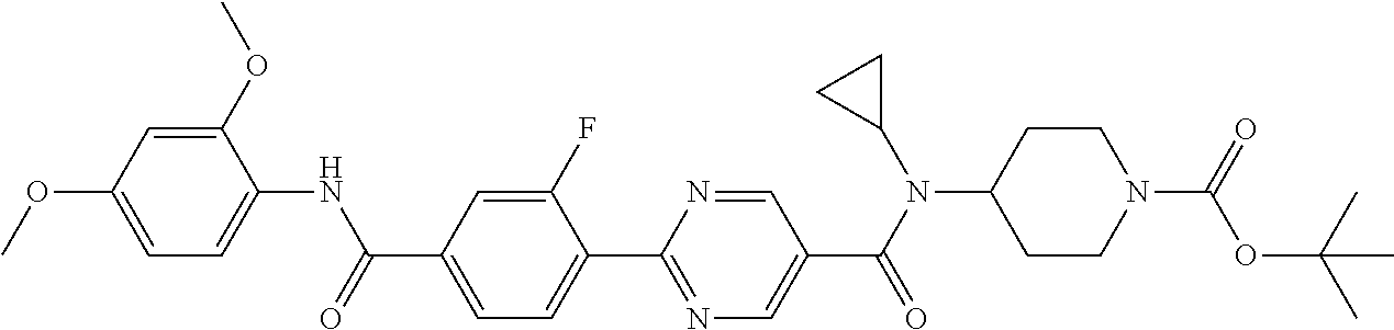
C1(C(=O)NC2=CC=C(OC)C=C2OC)=CC=C(C2=NC=C(C(N(C3CC3)C3CCN(C(=O)OC(C)(C)C)CC3)=O)C=N2)C(F)=C1
